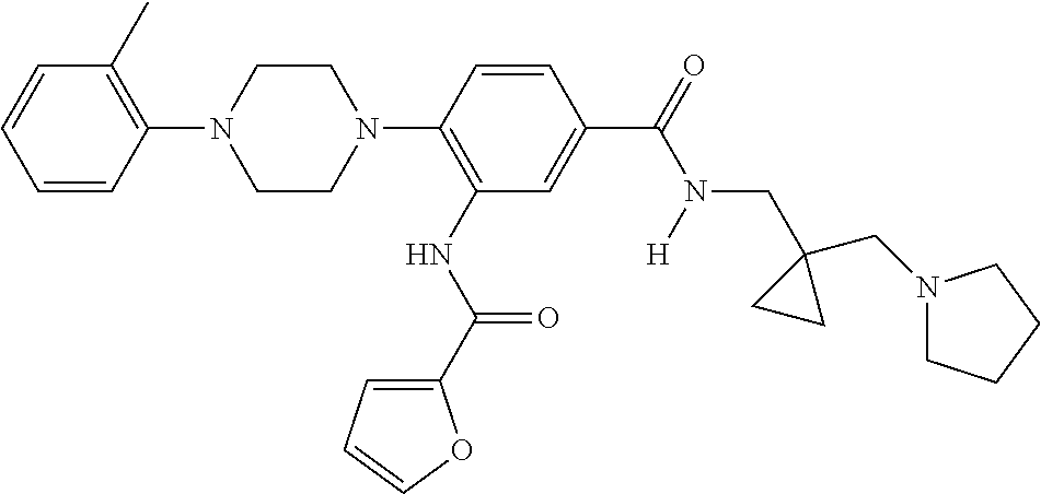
C1=CC=CC(N2CCN(C3=C(NC(=O)C4=CC=CO4)C=C(C(N(CC4(CN5CCCC5)CC4)[H])=O)C=C3)CC2)=C1C
